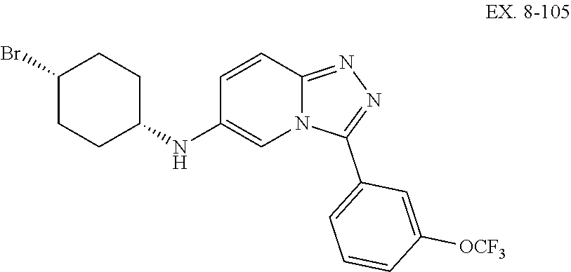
C1(NC2=CN3C(=NN=C3C3=CC=CC([OCF3])=C3)C=C2)CCC(Br)CC1
